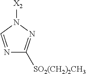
N1=CN([X2])N=C1[SO2(CH2)2CH3]
